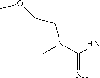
N(C)(C(N)=N)CCOC
